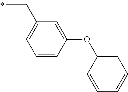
C(C)C1=CC=CC(OC2=CC=CC=C2)=C1
